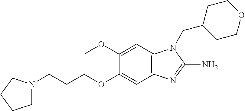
C1(OC)=CC2=C(C=C1OCCCN1CCCC1)N=C(N)N2CC1CCOCC1
